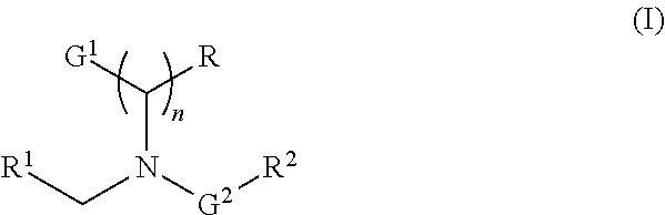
[R1]CN(C([G1])[R])[G2][R2]
